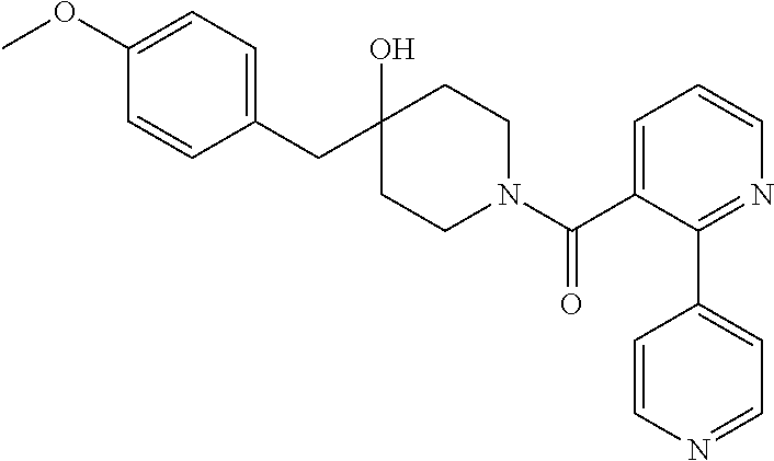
C1(CC2(O)CCN(C(C3=CC=CN=C3C3=CC=NC=C3)=O)CC2)=CC=C(OC)C=C1
